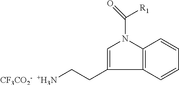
[CF3CO2-  +H3N]CCC1=CN(C(=O)[R1])C2=C1C=CC=C2
